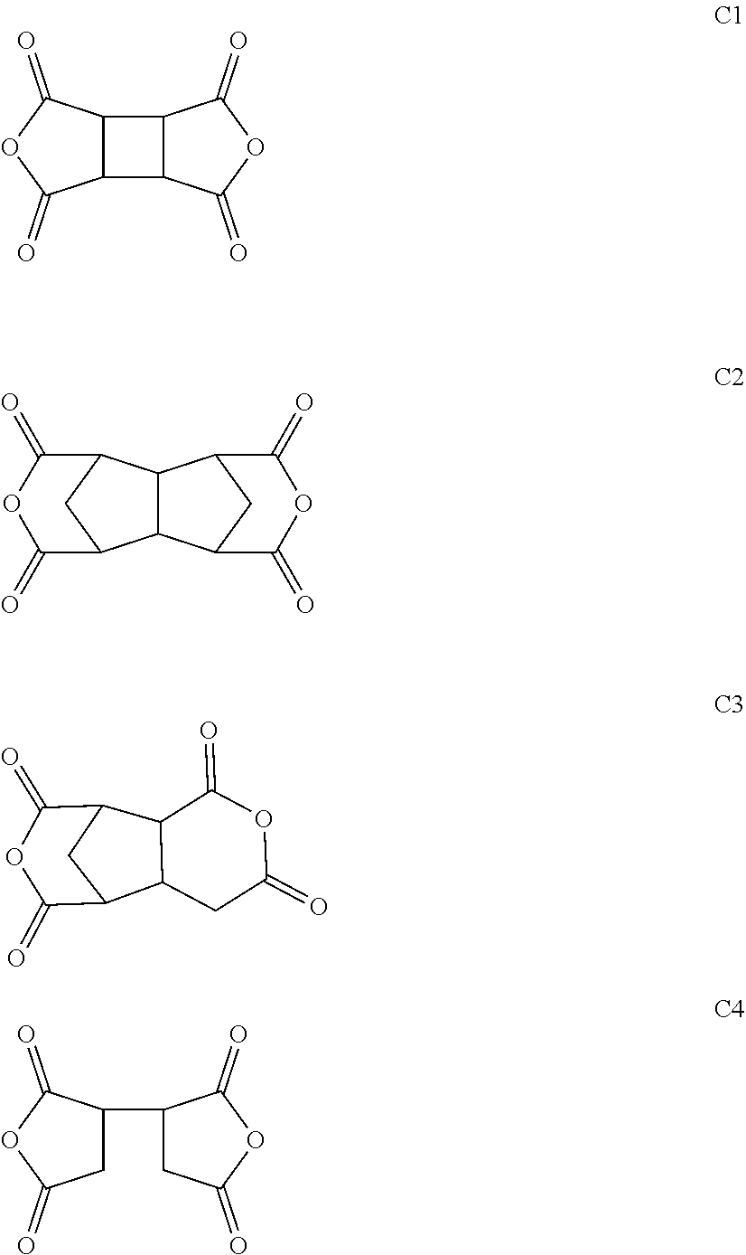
C12C(C3C1C(=O)OC3=O)C(=O)OC2=O.C12C(C3CC1C(=O)OC3=O)C1CC2C(=O)OC1=O.C12C(C3CC1C(=O)OC3=O)CC(=O)OC2=O.C1(C2CC(=O)OC2=O)CC(=O)OC1=O
